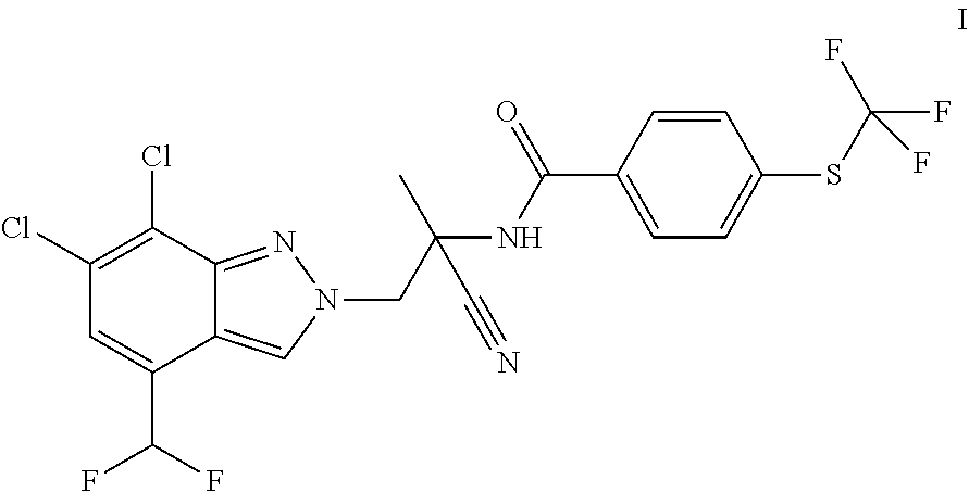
C12=CN(CC(NC(C3=CC=C(SC(F)(F)F)C=C3)=O)(C)C#N)N=C1C(Cl)=C(Cl)C=C2C(F)F
